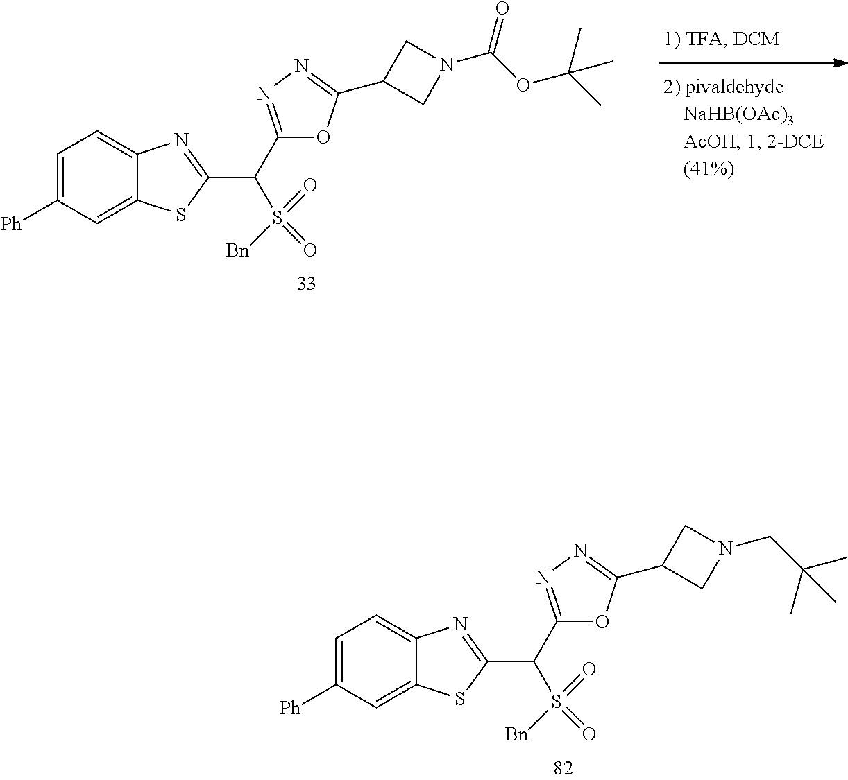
C1=C([Ph])C=C2C(=C1)N=C(C(C1=NN=C(C3CN(C(=O)OC(C)(C)C)C3)O1)S(=O)(=O)[Bn])S2.C1=C([Ph])C=C2C(=C1)N=C(C(C1=NN=C(C3CN(CC(C)(C)C)C3)O1)S(=O)(=O)[Bn])S2
